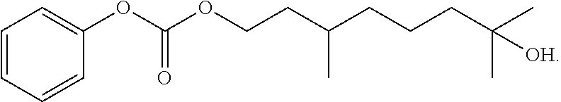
C1=CC=CC(OC(OCCC(CCCC(C)(C)[OH])C)=O)=C1
